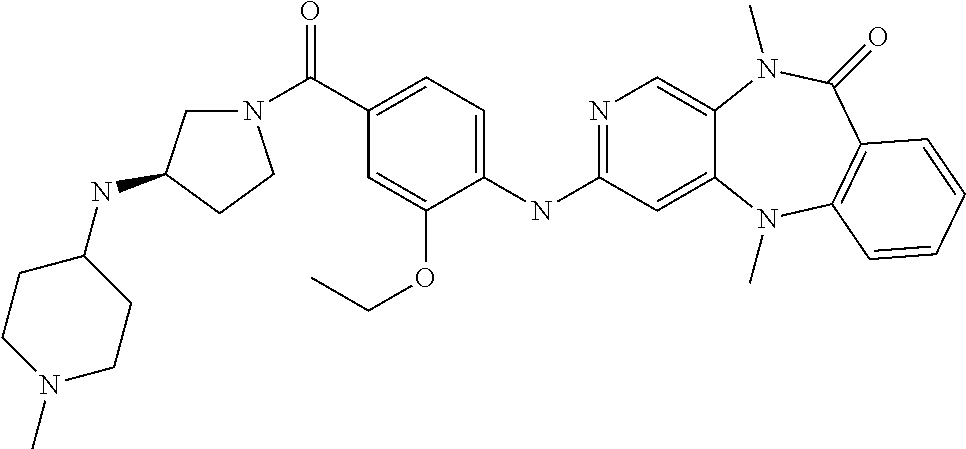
N1=C(NC2=CC=C(C(=O)N3CC(NC4CCN(C)CC4)CC3)C=C2OCC)C=C2C(=C1)N(C)C(=O)C1=C(N2C)C=CC=C1
